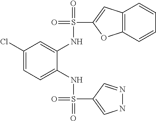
C1(Cl)=CC=C(NS(=O)(=O)C2=CNN=C2)C(NS(=O)(C2=CC3=C(O2)C=CC=C3)=O)=C1
